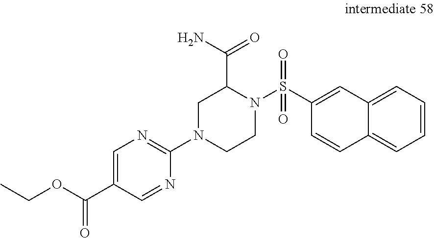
C1=CC2=CC=CC=C2C=C1S(N1CCN(C2=NC=C(C(OCC)=O)C=N2)CC1C(N)=O)(=O)=O
